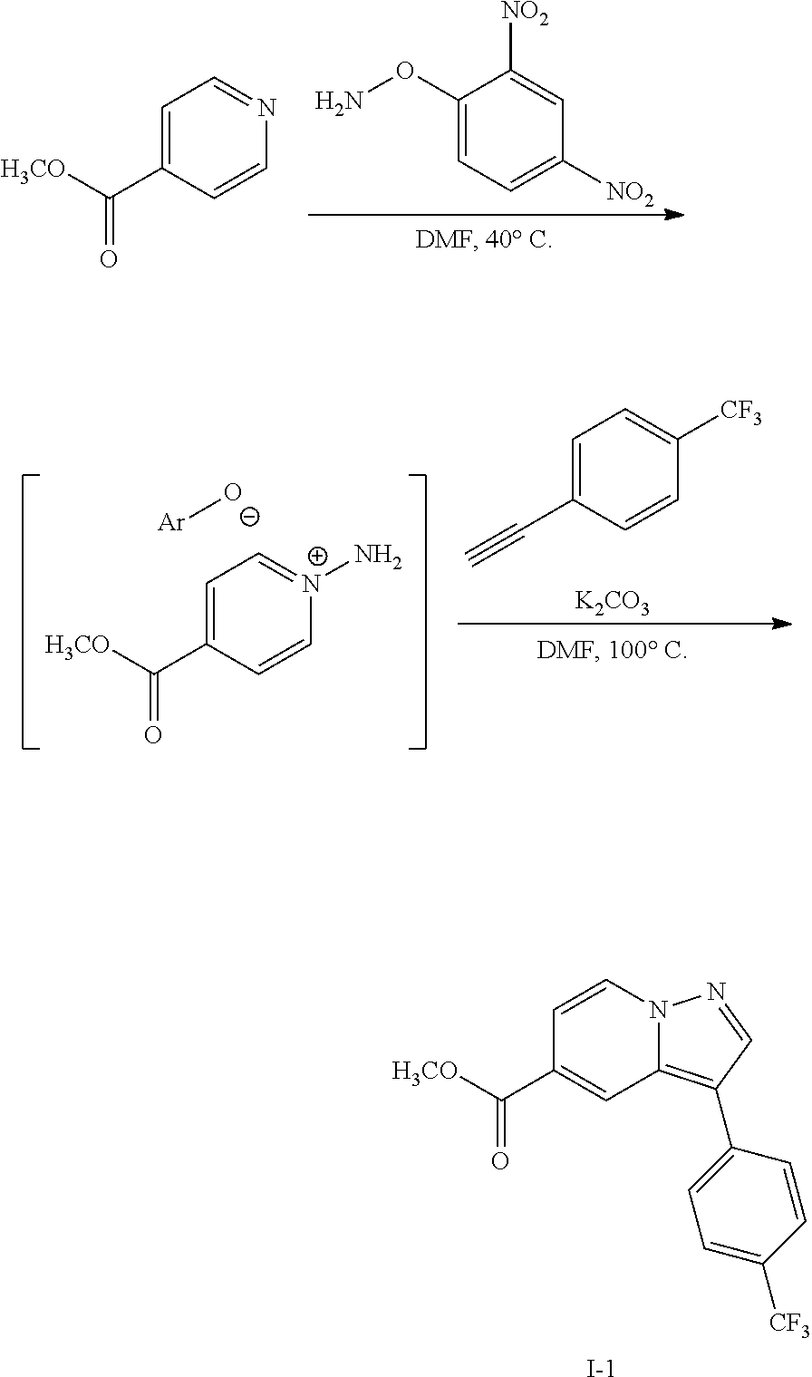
C1=C(C([H3CO])=O)C=CN=C1.C1(ON)=CC=C([NO2])C=C1[NO2].C1=C(C([H3CO])=O)C=C[N+](N)=C1.[Ar][O-].C1=C(C#C)C=CC([CF3])=C1.[K2CO3].C1=CN2C(=C(C3=CC=C([CF3])C=C3)C=N2)C=C1C([H3CO])=O.[I-]
